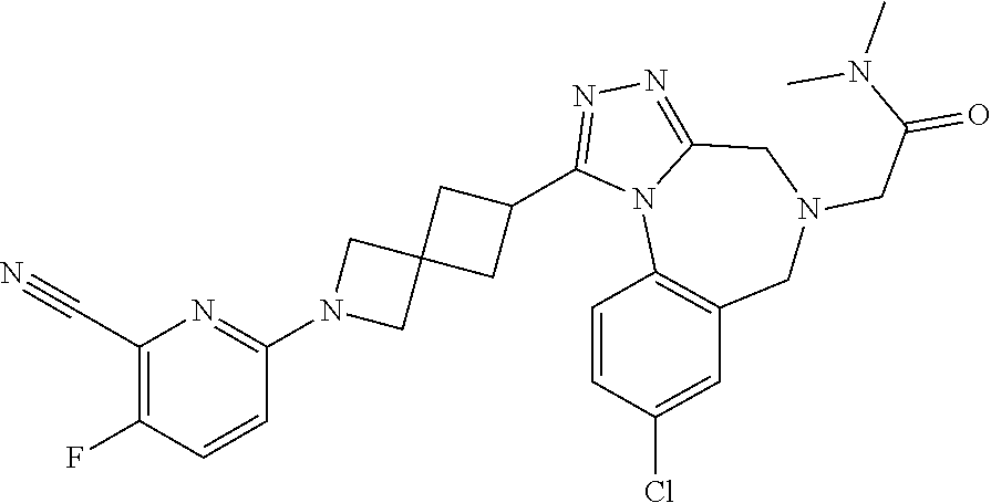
C1(C#N)=C(F)C=CC(N2CC3(C2)CC(C2=NN=C4N2C2=C(CN(CC(=O)N(C)C)C4)C=C(Cl)C=C2)C3)=N1
